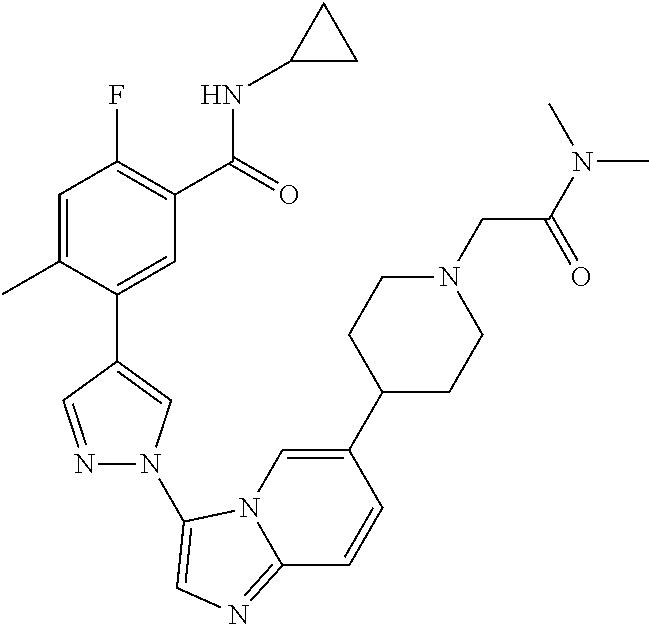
C1=C(C)C(C2=CN(C3=CN=C4N3C=C(C3CCN(CC(=O)N(C)C)CC3)C=C4)N=C2)=CC(C(=O)NC2CC2)=C1F
